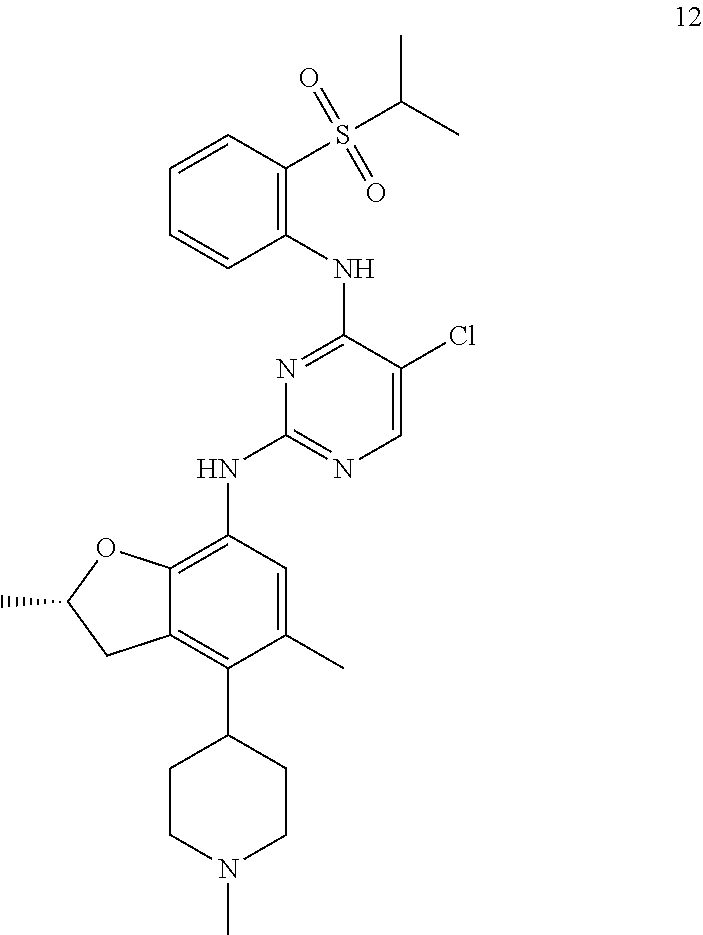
C1=C(C)C(C2CCN(C)CC2)=C2C(=C1NC1=NC=C(Cl)C(NC3=C(S(C(C)C)(=O)=O)C=CC=C3)=N1)OC(C)C2
